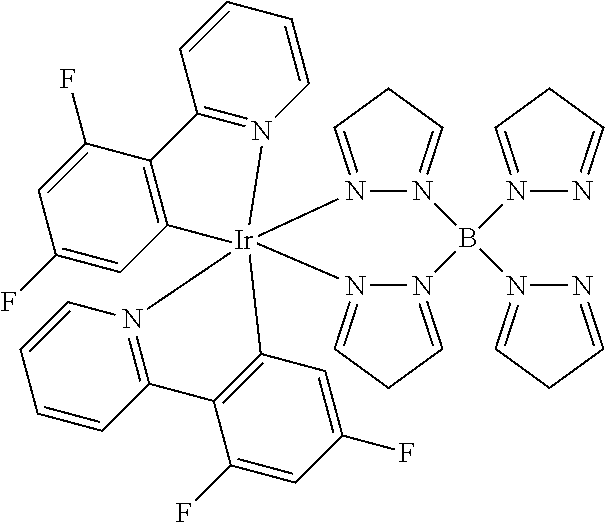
N1(B2(N3=CCC=N3)N3=CCC=N3[Ir]3(N4=C(C5=C(C)C=C(F)C=C5F)C=CC=C4)(N4=CCC=N42)C2=C(C(F)=CC(F)=C2)C2=N3C=CC=C2)=CCC=N1
